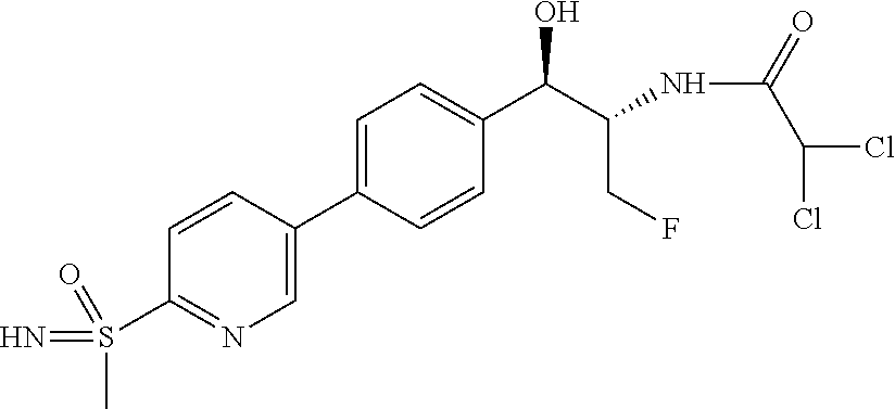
N=S(C1=NC=C(C2=CC=C(C(O)C(CF)NC(=O)C(Cl)Cl)C=C2)C=C1)(C)=O
